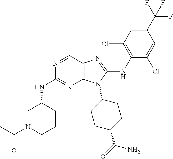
N1=CC2=C(N=C1NC1CN(C(C)=O)CCC1)N(C1CCC(C(=O)N)CC1)C(NC1=C(Cl)C=C(C(F)(F)F)C=C1Cl)=N2
